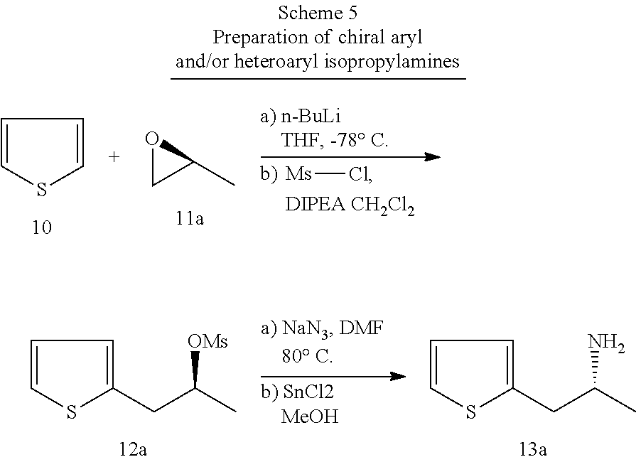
C1=CSC(CC(C)[OMs])=C1.C1=CSC(CC(C)N)=C1.C1=CSC=C1.O1CC1C.[Ms]Cl
